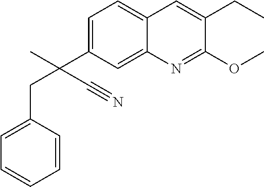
C1=C(C(C#N)(C)CC2=CC=CC=C2)C=C2C(=C1)C=C(CC)C(OC)=N2
